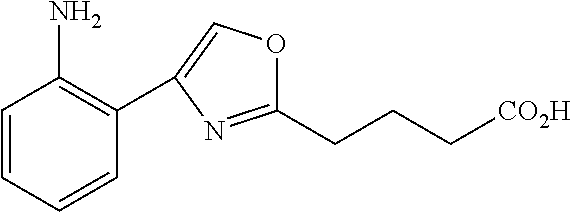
C1(CCC[CO2H])=NC(C2=C(N)C=CC=C2)=CO1
